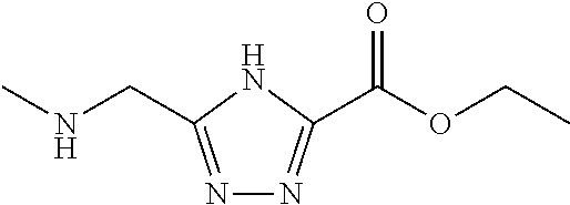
N1=C(CNC)NC(C(OCC)=O)=N1
